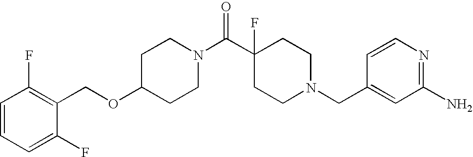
C1(OCC2=C(F)C=CC=C2F)CCN(C(C2(F)CCN(CC3=CC(N)=NC=C3)CC2)=O)CC1
